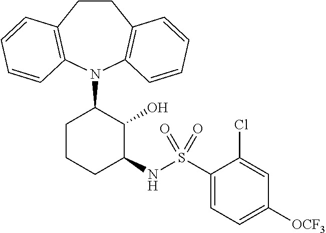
C1CC2=C(N(C3CCCC(NS(C4=CC=C([OCF3])C=C4Cl)(=O)=O)C3O)C3=C1C=CC=C3)C=CC=C2
